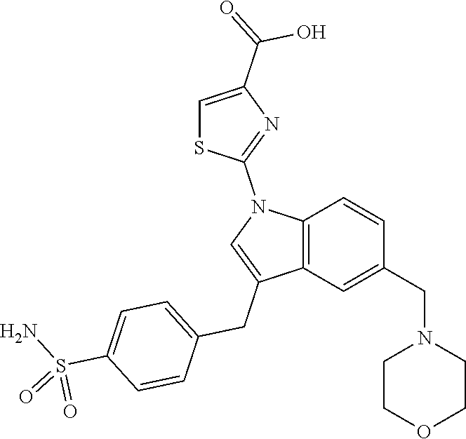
C12=C(C=C(CN3CCOCC3)C=C1)C(CC1=CC=C(S(N)(=O)=O)C=C1)=CN2C1=NC(C(O)=O)=CS1
